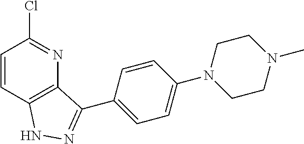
C1=CC2=C(N=C1Cl)C(C1=CC=C(N3CCN(C)CC3)C=C1)=NN2
